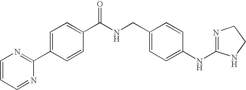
C1=C(C2=NC=CC=N2)C=CC(C(NCC2=CC=C(NC3=NCCN3)C=C2)=O)=C1
